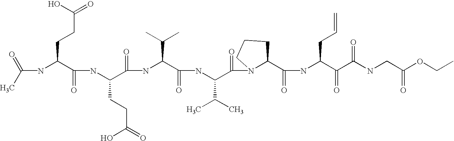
C(NC(C(NC(C(=O)NC(C(=O)NC(C(=O)N1C(C(=O)NC(C(=O)C(NCC(=O)OCC)=O)CC=C)CCC1)C(C)C)C(C)C)CCC(=O)O)=O)CCC(=O)O)(C)=O
